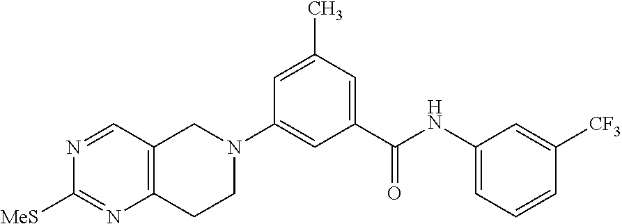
N1=CC2=C(N=C1[MeS])CCN(C1=CC(C(NC3=CC=CC([CF3])=C3)=O)=CC(C)=C1)C2
